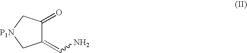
C1(=CN)C(=O)C[P1N]C1
